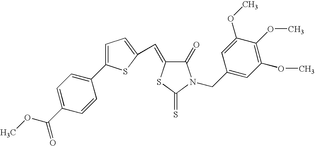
C1=C(C2=CC=C(C(OC)=O)C=C2)SC(C=C2C(=O)N(CC3=CC(OC)=C(OC)C(OC)=C3)C(=S)S2)=C1
